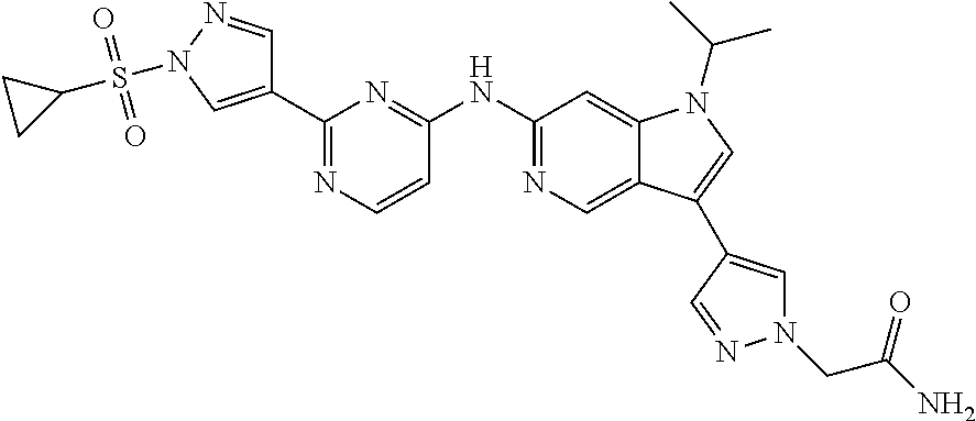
C1(NC2=NC=C3C(=C2)N(C(C)C)C=C3C2=CN(CC(N)=O)N=C2)=NC(C2=CN(S(C3CC3)(=O)=O)N=C2)=NC=C1
